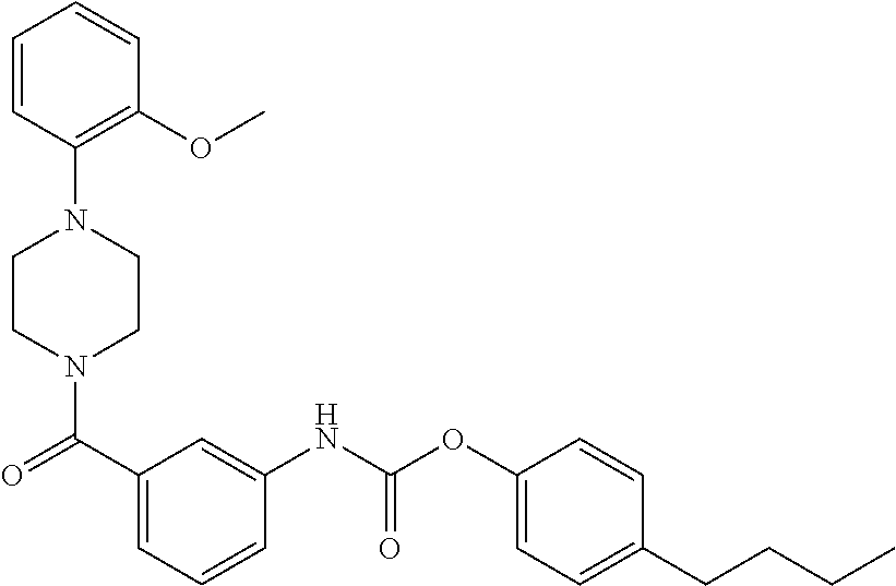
N1(C(=O)C2=CC=CC(NC(OC3=CC=C(CCCC)C=C3)=O)=C2)CCN(C2=C(OC)C=CC=C2)CC1
